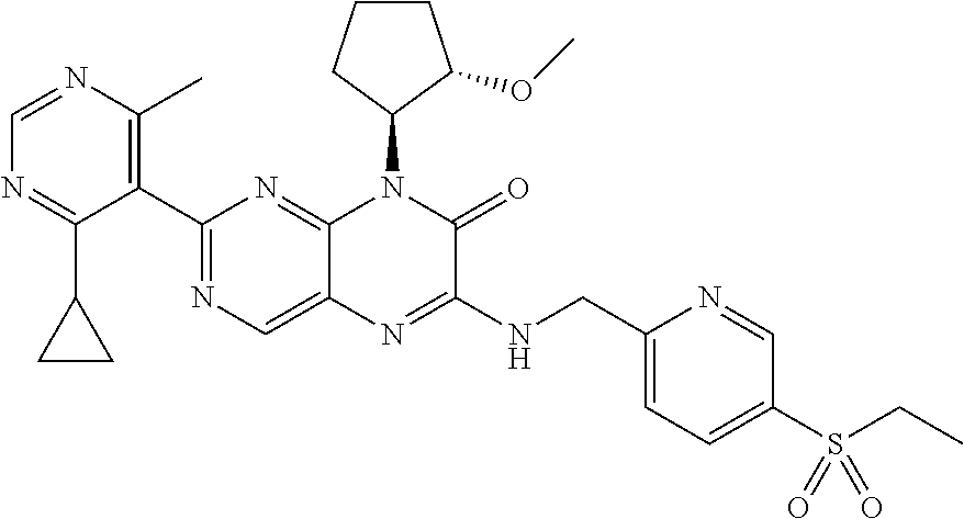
C1=NC(C)=C(C2=NC=C3C(=N2)N(C2C(OC)CCC2)C(=O)C(NCC2=CC=C(S(=O)(=O)CC)C=N2)=N3)C(C2CC2)=N1
